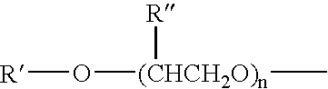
[R]O[(CHCH2O)n]([R])C
